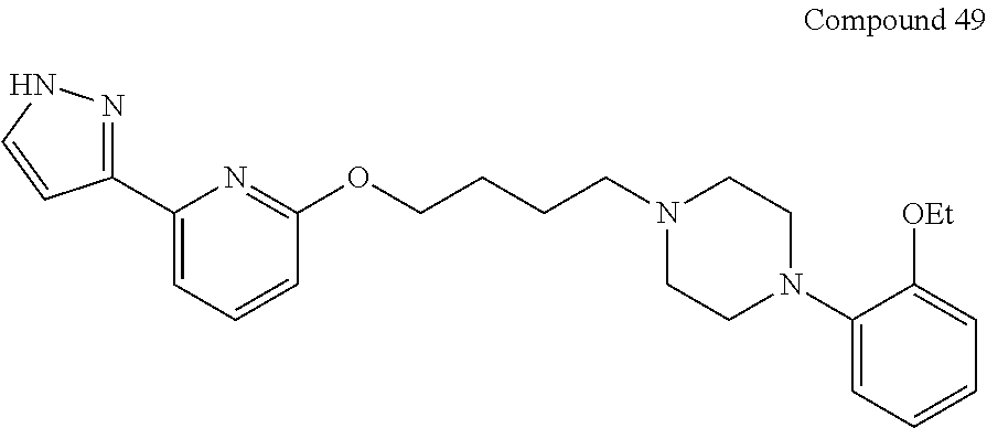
C1(C2=NNC=C2)=CC=CC(OCCCCN2CCN(C3=CC=CC=C3[OEt])CC2)=N1
